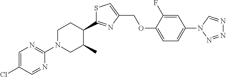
C1=C(Cl)C=NC(N2CCC(C3=NC(COC4=CC=C(N5C=NN=N5)C=C4F)=CS3)C(C)C2)=N1
